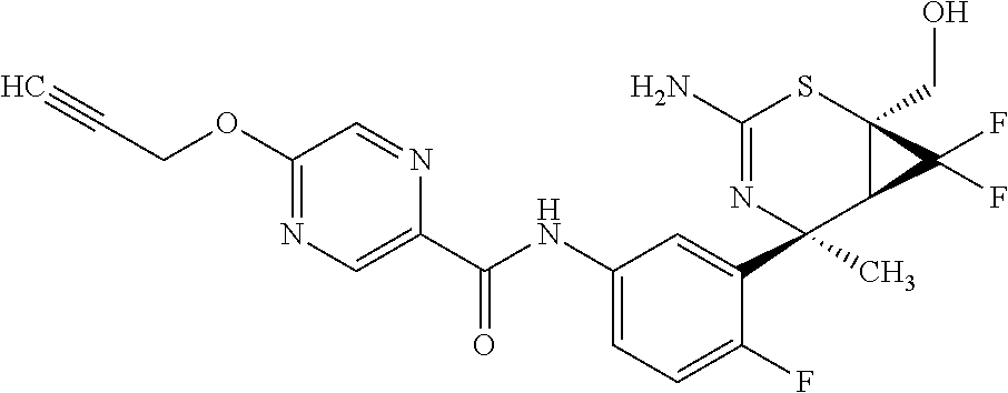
C1(N)=NC(C2=CC(NC(C3=CN=C(OCC#C)C=N3)=O)=CC=C2F)(C)C2C(CO)(S1)C2(F)F
